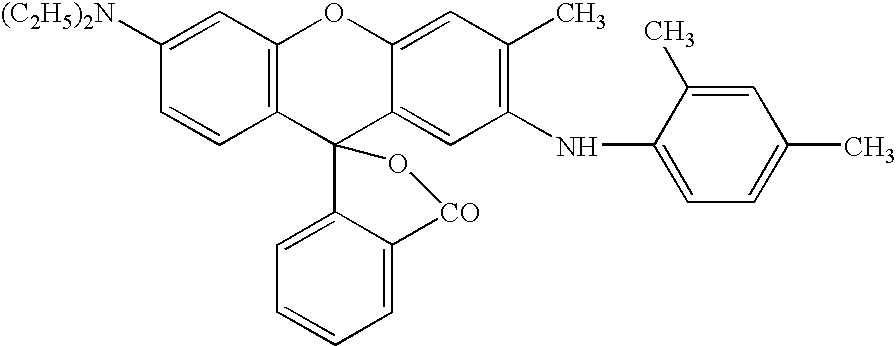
C1([(C2H5)2N])=CC2=C(C=C1)C1(C3=CC(NC4=CC=C(C)C=C4C)=C(C)C=C3O2)C2=CC=CC=C2[CO]O1
